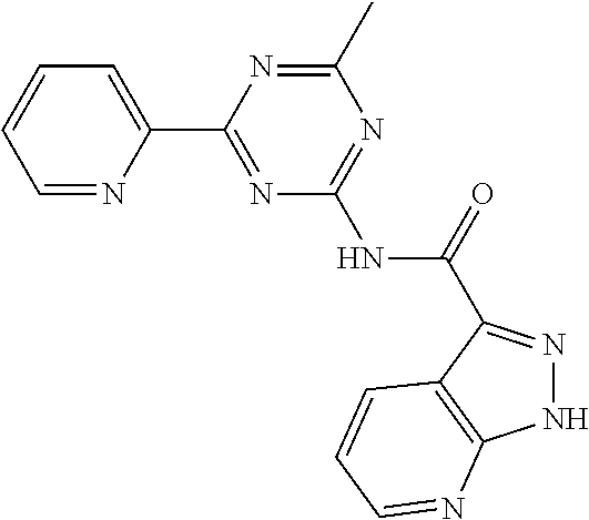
C1=NC(C2=NC(NC(=O)C3=NNC4=C3C=CC=N4)=NC(C)=N2)=CC=C1
